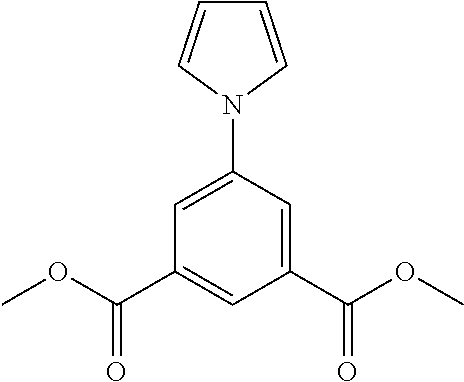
C1(N2C=CC=C2)=CC(C(OC)=O)=CC(C(OC)=O)=C1
